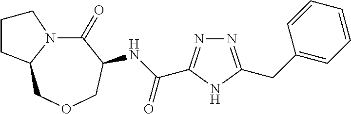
C1(=O)N2C(COCC1NC(=O)C1=NN=C(CC3=CC=CC=C3)N1)CCC2
